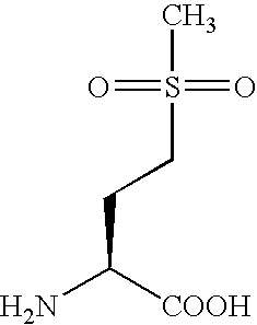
C(CCS(=O)(=O)C)([COOH])N
